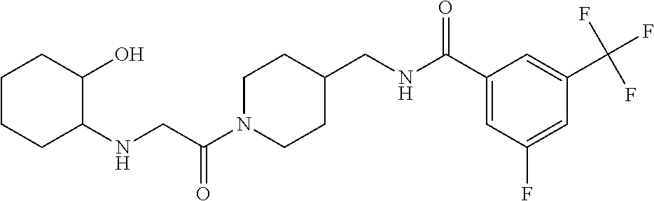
N(CC(N1CCC(CNC(C2=CC(F)=CC(C(F)(F)F)=C2)=O)CC1)=O)C1C(O)CCCC1
